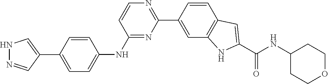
N(C1CCOCC1)C(C1=CC2=C(C=C(C3=NC=CC(NC4=CC=C(C5=CNN=C5)C=C4)=N3)C=C2)N1)=O
